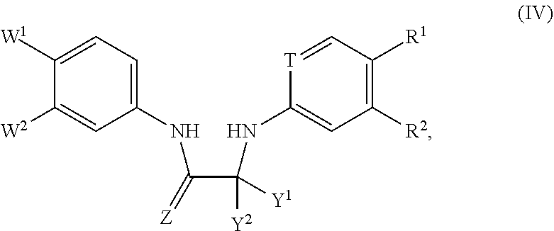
[T]1=CC([R1])=C([R2])C=C1NC(C(NC1=CC=C([W1])C([W2])=C1)=[Z])([Y2])[Y1]
